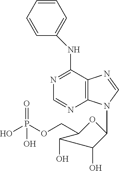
N1=C(NC2=CC=CC=C2)C2=C(N=C1)N(C1OC(COP(O)(=O)O)C(O)C1O)C=N2
